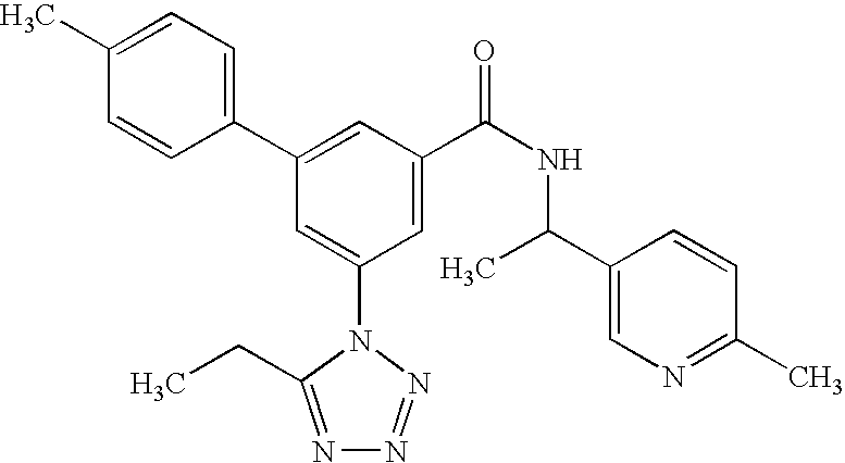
C1(C2=CC(C(NC(C3=CN=C(C)C=C3)C)=O)=CC(N3C(CC)=NN=N3)=C2)=CC=C(C)C=C1
